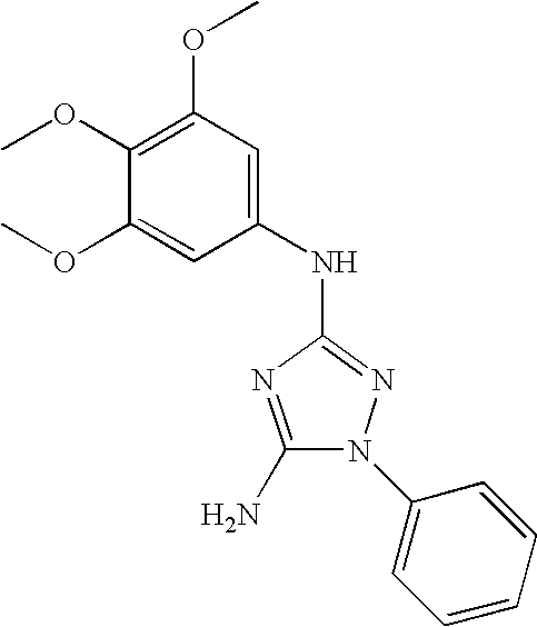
C1(N)=NC(NC2=CC(OC)=C(OC)C(OC)=C2)=NN1C1=CC=CC=C1
